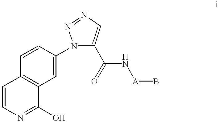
C1=CC2=C(C=C1N1C(C(N[A]B)=O)=CN=N1)C(O)=NC=C2
